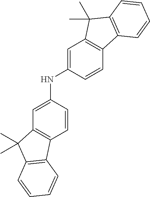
C1=CC(NC2=CC3=C(C=C2)C2=C(C3(C)C)C=CC=C2)=CC2=C1C1=C(C2(C)C)C=CC=C1
